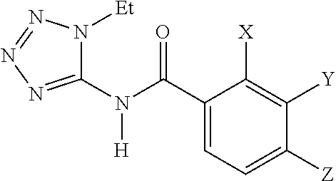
C1(N(C(C2=CC=C([Z])C([Y])=C2[X])=O)[H])=NN=NN1[Et]
